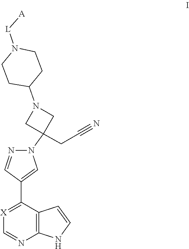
C(C#N)C1(N2C=C(C3=[X]C=NC4=C3C=CN4)C=N2)CN(C2CCN([L][A])CC2)C1
